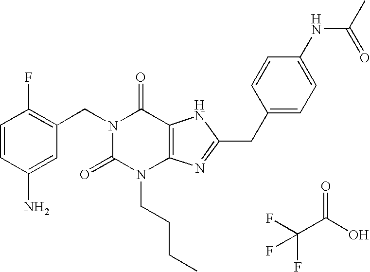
C1=CC(N)=CC(CN2C(=O)N(CCCC)C3=C(C2=O)NC(CC2=CC=C(NC(=O)C)C=C2)=N3)=C1F.C(F)(C(O)=O)(F)F
